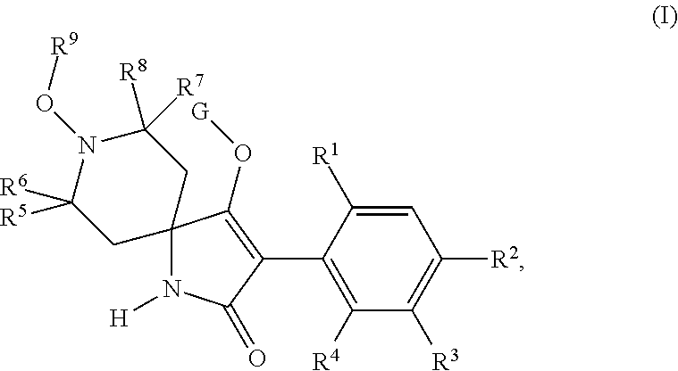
C1=C([R1])C(C2=C(O[G])C3(N([H])C2=O)CC([R8])([R7])N(O[R9])C([R5])([R6])C3)=C([R4])C([R3])=C1[R2]
